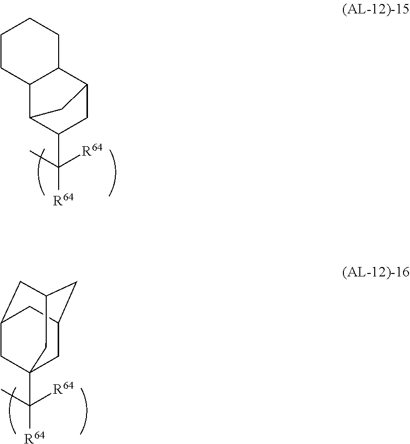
C12C3C(C([R64])([R64])C)CC(C1CCCC2)C3.C([R64])([R64])(C)C12CC3CC(CC(C1)C3)C2
